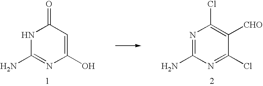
N1=C(N)N=C(Cl)C([CHO])=C1Cl.N1C(N)=NC(O)=CC1=O
